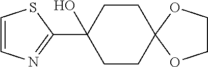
C1COC2(O1)CCC(O)(C1=NC=CS1)CC2
